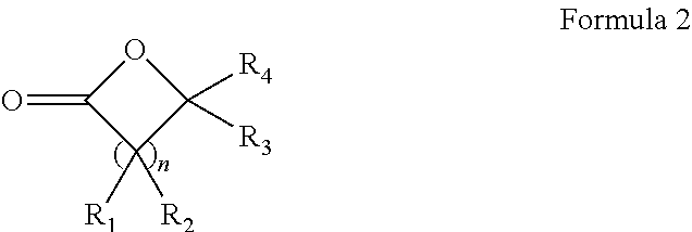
O=C1C([R1])([R2])C([R4])([R3])O1
